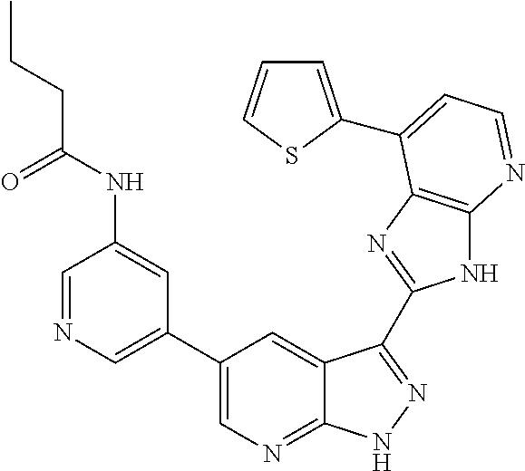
C1=NC=C(C2=CN=C3C(=C2)C(C2=NC4=C(N2)N=CC=C4C2=CC=CS2)=NN3)C=C1NC(CCC)=O
